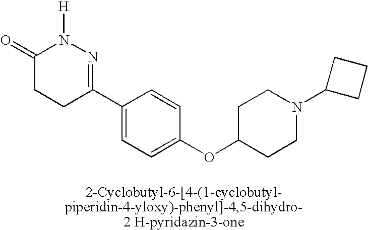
C1(=O)CCC(C2=CC=C(OC3CCN(C4CCC4)CC3)C=C2)=NN1[H]
